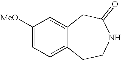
C1([MeO])=CC=C2C(=C1)CC(=O)NCC2
